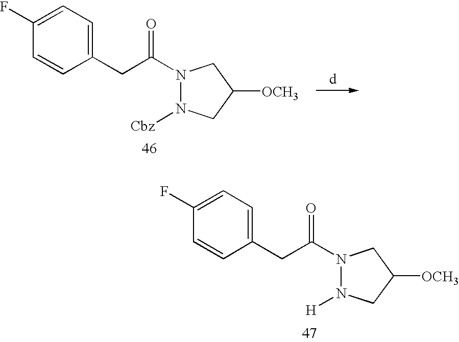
C1(CC(N2N([Cbz])CC([OCH3])C2)=O)=CC=C(F)C=C1.C1(CC(N2N([H])CC([OCH3])C2)=O)=CC=C(F)C=C1
